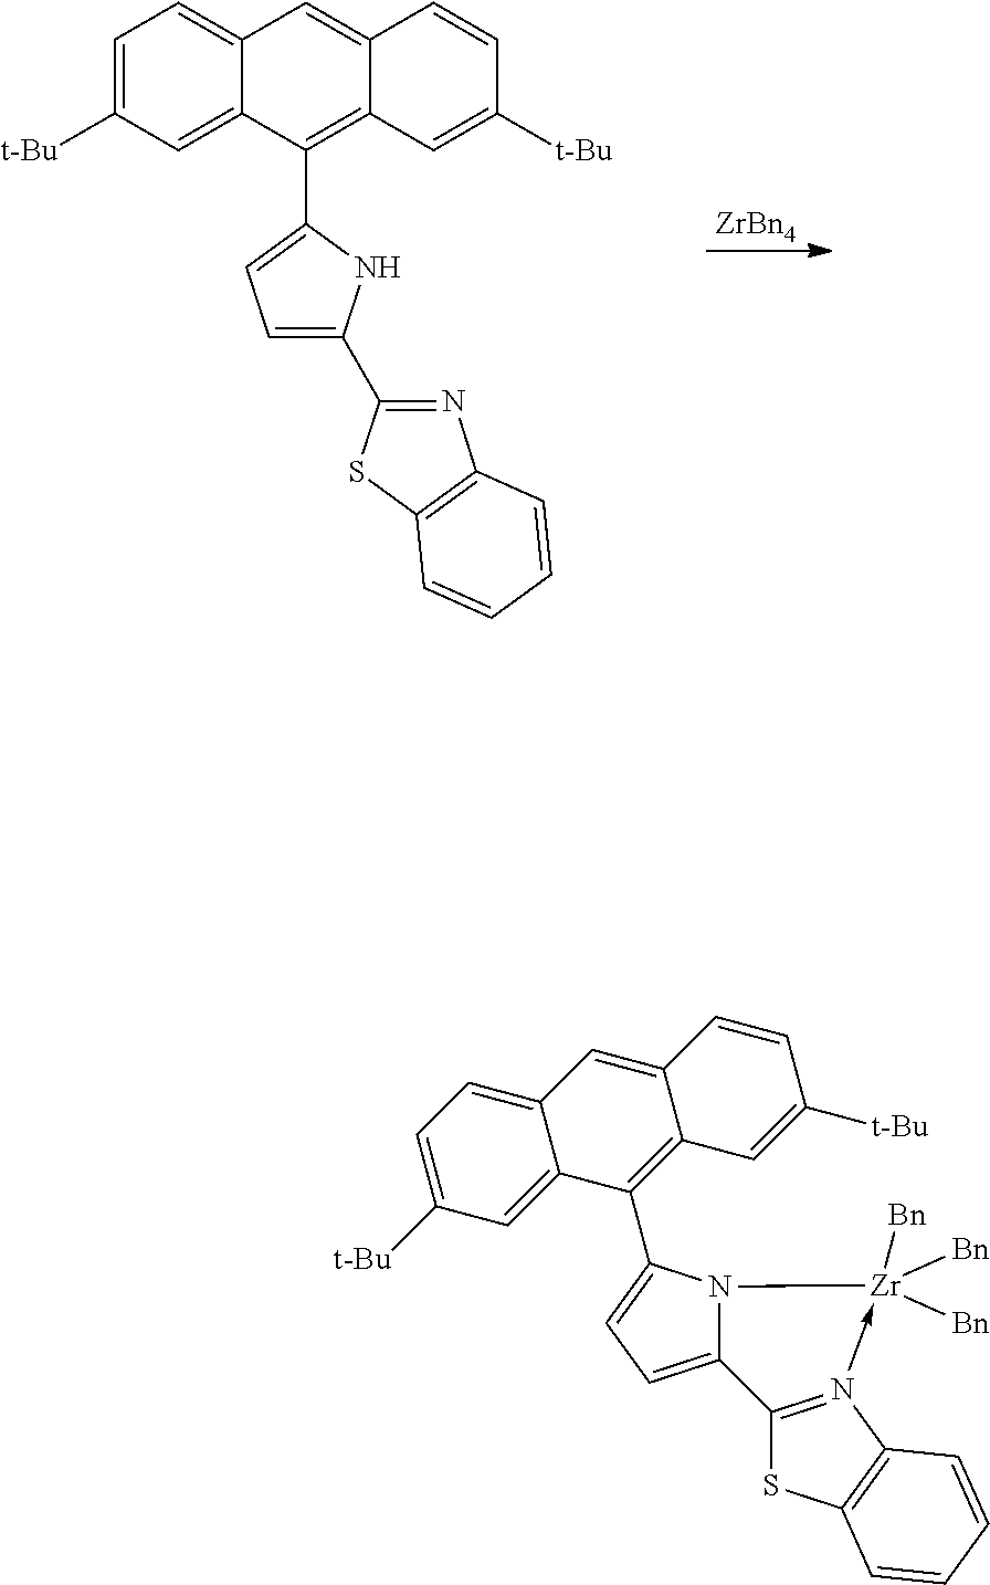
[ZrBn4].C1=C([t-Bu])C=C2C(=C1)C=C1C(=C2C2=CC=C(C3=NC4=C(S3)C=CC=C4)N2)C=C([t-Bu])C=C1.C1=C([t-Bu])C=C2C(=C1)C=C1C(=C2C2=CC=C3N2[Zr]([Bn])([Bn])([Bn])-N2=C3SC3=C2C=CC=C3)C=C([t-Bu])C=C1
